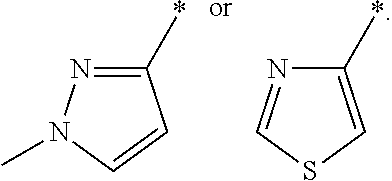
N1=C(*)C=CN1C.N1=CSC=C1*
